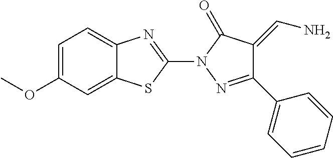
C1=C(OC)C=C2C(=C1)N=C(N1N=C(C3=CC=CC=C3)C(=CN)C1=O)S2
